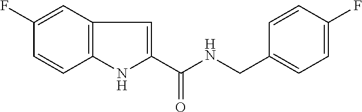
C1(F)=CC2=C(C=C1)NC(C(NCC1=CC=C(F)C=C1)=O)=C2
